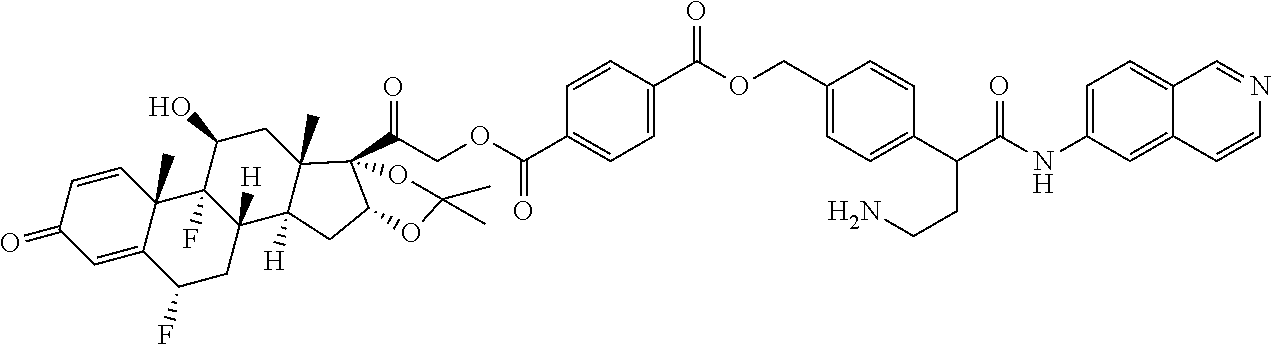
C1=CC2(C)C(=CC1=O)C(F)CC1([H])C2(F)C(O)CC2(C)C1([H])CC1C2(C(=O)COC(C2=CC=C(C(OCC3=CC=C(C(C(NC4=CC=C5C(=C4)C=CN=C5)=O)CCN)C=C3)=O)C=C2)=O)OC(C)(C)O1
